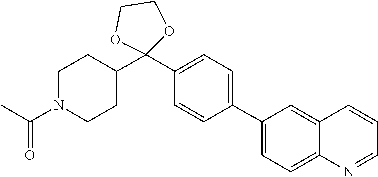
C1=C(C2=CC=C(C3(C4CCN(C(C)=O)CC4)OCCO3)C=C2)C=C2C=CC=NC2=C1
